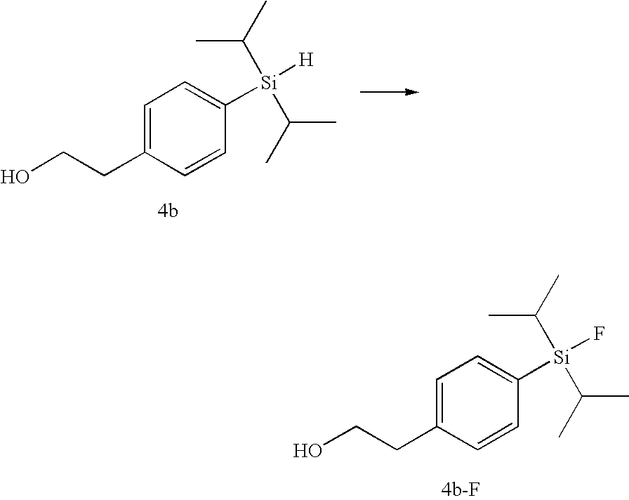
C1=C(CCO)C=CC([Si](C(C)C)(C(C)C)[H])=C1.C1=C(CCO)C=CC([Si](C(C)C)(C(C)C)F)=C1
